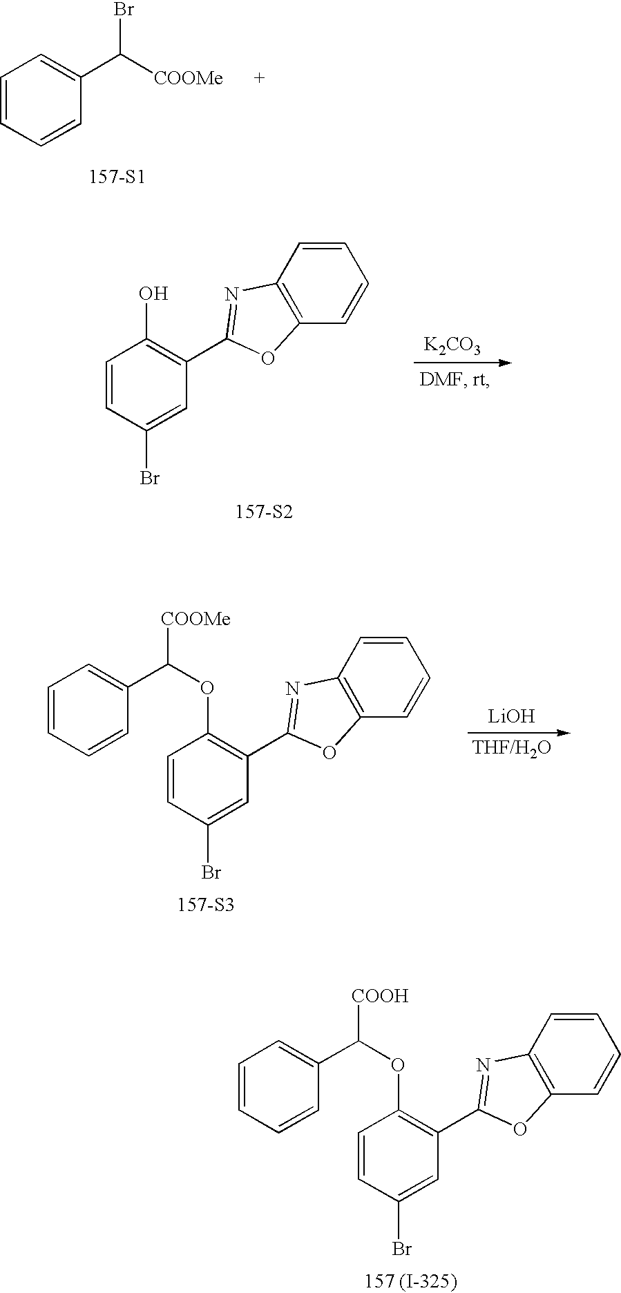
C1=CC(Br)=CC(C2=NC3=C(O2)C=CC=C3)=C1OC([COOH])C1=CC=CC=C1.[157 (I-325)].C1=CC=CC(C([COOMe])Br)=C1.[157-S1].[K2CO3].[157-S2].C1=CC(Br)=CC(C2=NC3=C(O2)C=CC=C3)=C1O.C1=CC(Br)=CC(C2=NC3=C(O2)C=CC=C3)=C1OC([COOMe])C1=CC=CC=C1.[157-S3].[LiOH]
